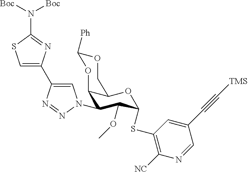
C1(N2C=C(C3=CSC(N([Boc])[Boc])=N3)N=N2)C(OC)C(SC2=C([NC])N=CC(C#C[TMS])=C2)OC2C1OC([Ph])OC2
